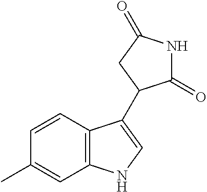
C1=CC(C)=CC2=C1C(C1C(=O)NC(=O)C1)=CN2
